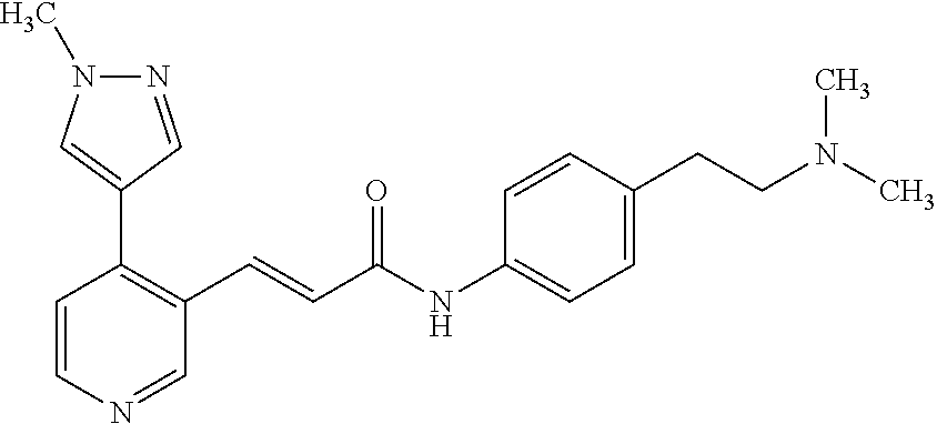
N1=CC(C2=C(C=CC(NC3=CC=C(CCN(C)C)C=C3)=O)C=NC=C2)=CN1C
